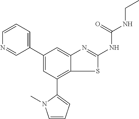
C1(C2=CC(C3=CC=CN3C)=C3C(=C2)N=C(NC(NCC)=O)S3)=CC=CN=C1
